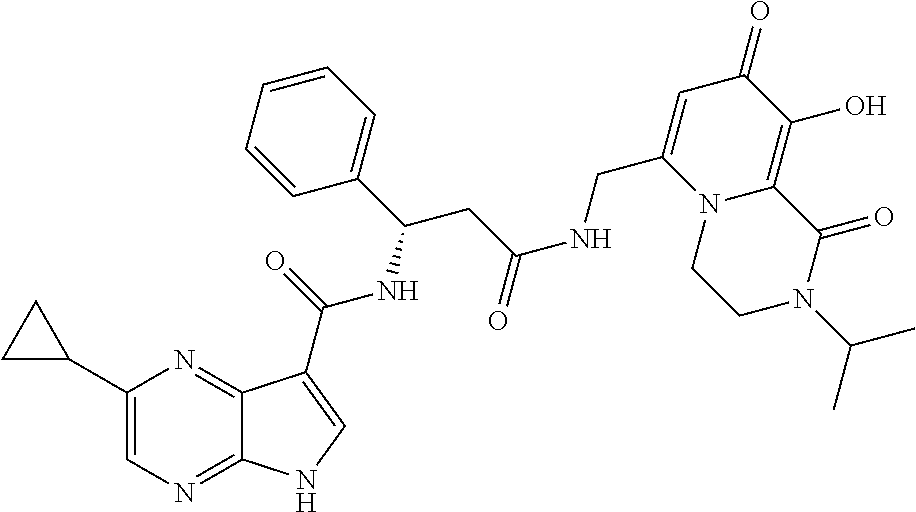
C1(C2CC2)=CN=C2C(=N1)C(C(=O)NC(C1=CC=CC=C1)CC(NCC1=CC(=O)C(O)=C3N1CCN(C(C)C)C3=O)=O)=CN2
